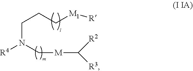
C(N(C[M]C([R3])[R2])[R4])CC[M1][R]
